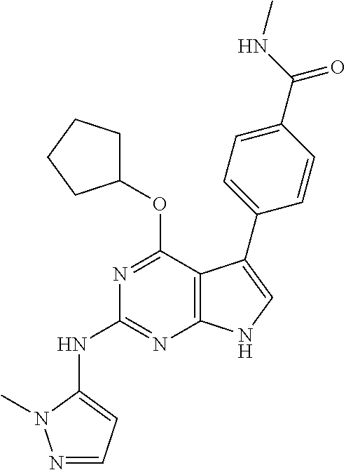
C1(C2=CNC3=C2C(OC2CCCC2)=NC(NC2=CC=NN2C)=N3)=CC=C(C(NC)=O)C=C1
